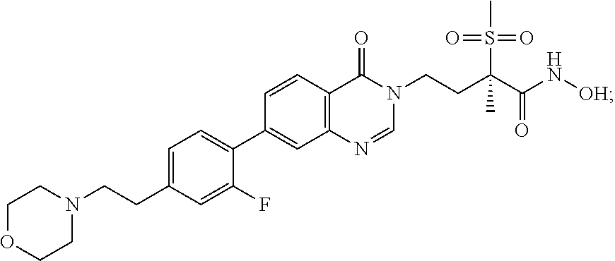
C1=NC2=C(C(=O)N1CCC(C)(C(=O)N[OH])S(C)(=O)=O)C=CC(C1=CC=C(CCN3CCOCC3)C=C1F)=C2
